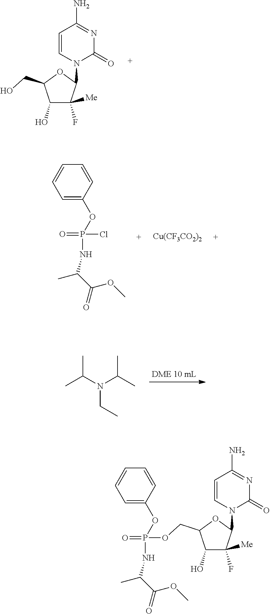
C(C)(N(C(C)C)CC)C.N1(C2C([Me])(F)C(O)C(CO)O2)C(=O)N=C(N)C=C1.[Cu(CF3CO2)2].C1=C(OP(NC(C(OC)=O)C)(Cl)=O)C=CC=C1.N1(C2C([Me])(F)C(O)C(COP(OC3=CC=CC=C3)(NC(C(OC)=O)C)=O)O2)C(=O)N=C(N)C=C1
